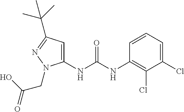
C1(NC(NC2=C(Cl)C(Cl)=CC=C2)=O)=CC(C(C)(C)C)=NN1CC(O)=O
